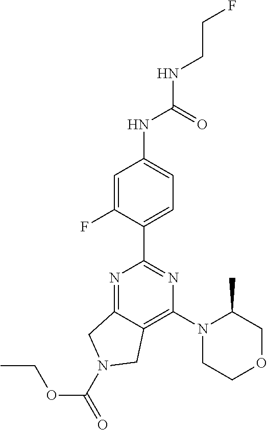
C1(C2=NC(N3CCOCC3C)=C3C(=N2)CN(C(=O)OCC)C3)=CC=C(NC(NCCF)=O)C=C1F
